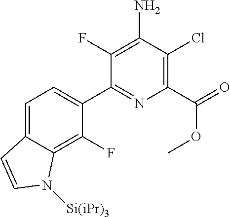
C1=C2C(=C(F)C(C3=NC(C(=O)OC)=C(Cl)C(N)=C3F)=C1)N([Si(iPr)3])C=C2
